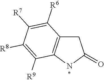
C1C2=C(NC1=O)C([R9])=C([R8])C([R7])=C2[R6]
